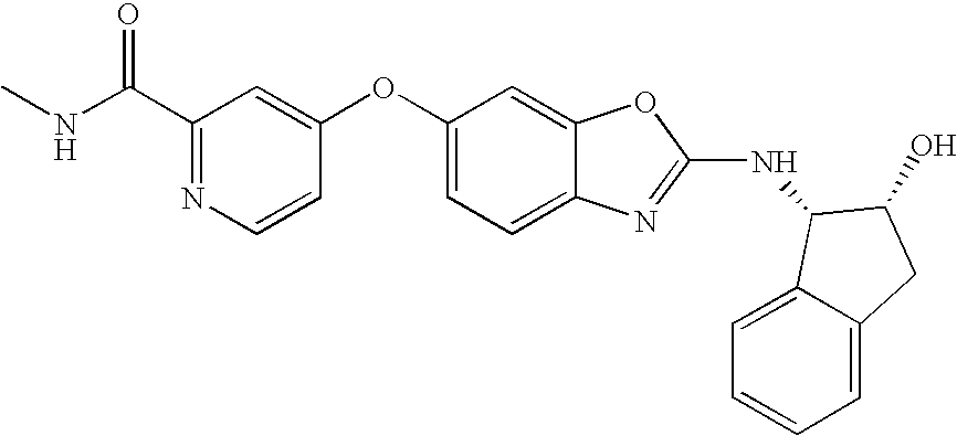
C1(C(NC)=O)=NC=CC(OC2=CC=C3C(=C2)OC(NC2C4=CC=CC=C4CC2O)=N3)=C1
